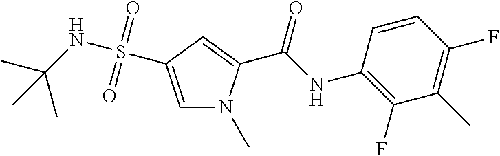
C1(F)=C(NC(C2=CC(S(NC(C)(C)C)(=O)=O)=CN2C)=O)C=CC(F)=C1C
